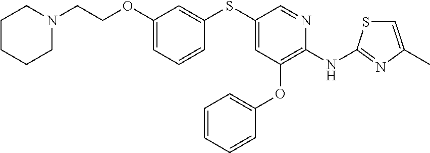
C1(SC2=CC(OCCN3CCCCC3)=CC=C2)=CC(OC2=CC=CC=C2)=C(NC2=NC(C)=CS2)N=C1
